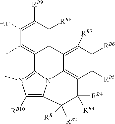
C1([LA])=C([RB9])C([RB8])=C2C(=C1C)C1=N(C)C([RB10])=C3N1C1=C(C([RB5])=C([RB6])C([RB7])=C21)C([RB4])([RB3])C3([RB2])[RB1]
